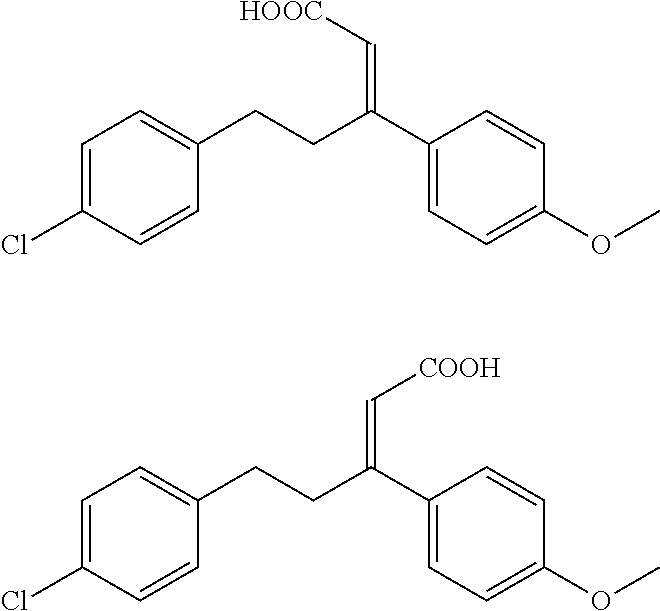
C1=CC(Cl)=CC=C1CCC(C1=CC=C(OC)C=C1)=C[HOOC].C1=CC(Cl)=CC=C1CCC(C1=CC=C(OC)C=C1)=C[COOH]
